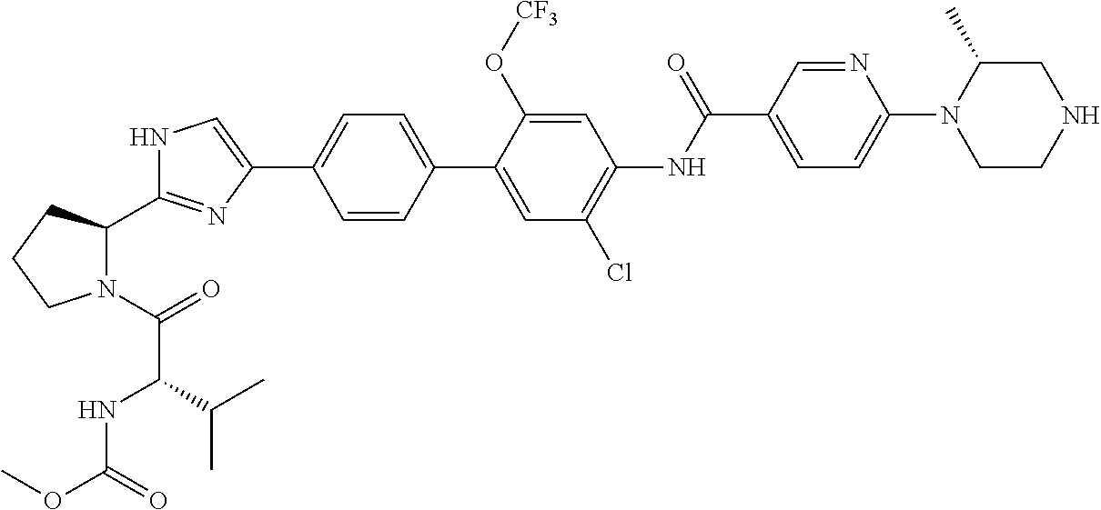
C1=CC(C2=CC(Cl)=C(NC(C3=CC=C(N4CCNCC4C)N=C3)=O)C=C2O[CF3])=CC=C1C1=CNC(C2N(C(=O)C(NC(OC)=O)C(C)C)CCC2)=N1
